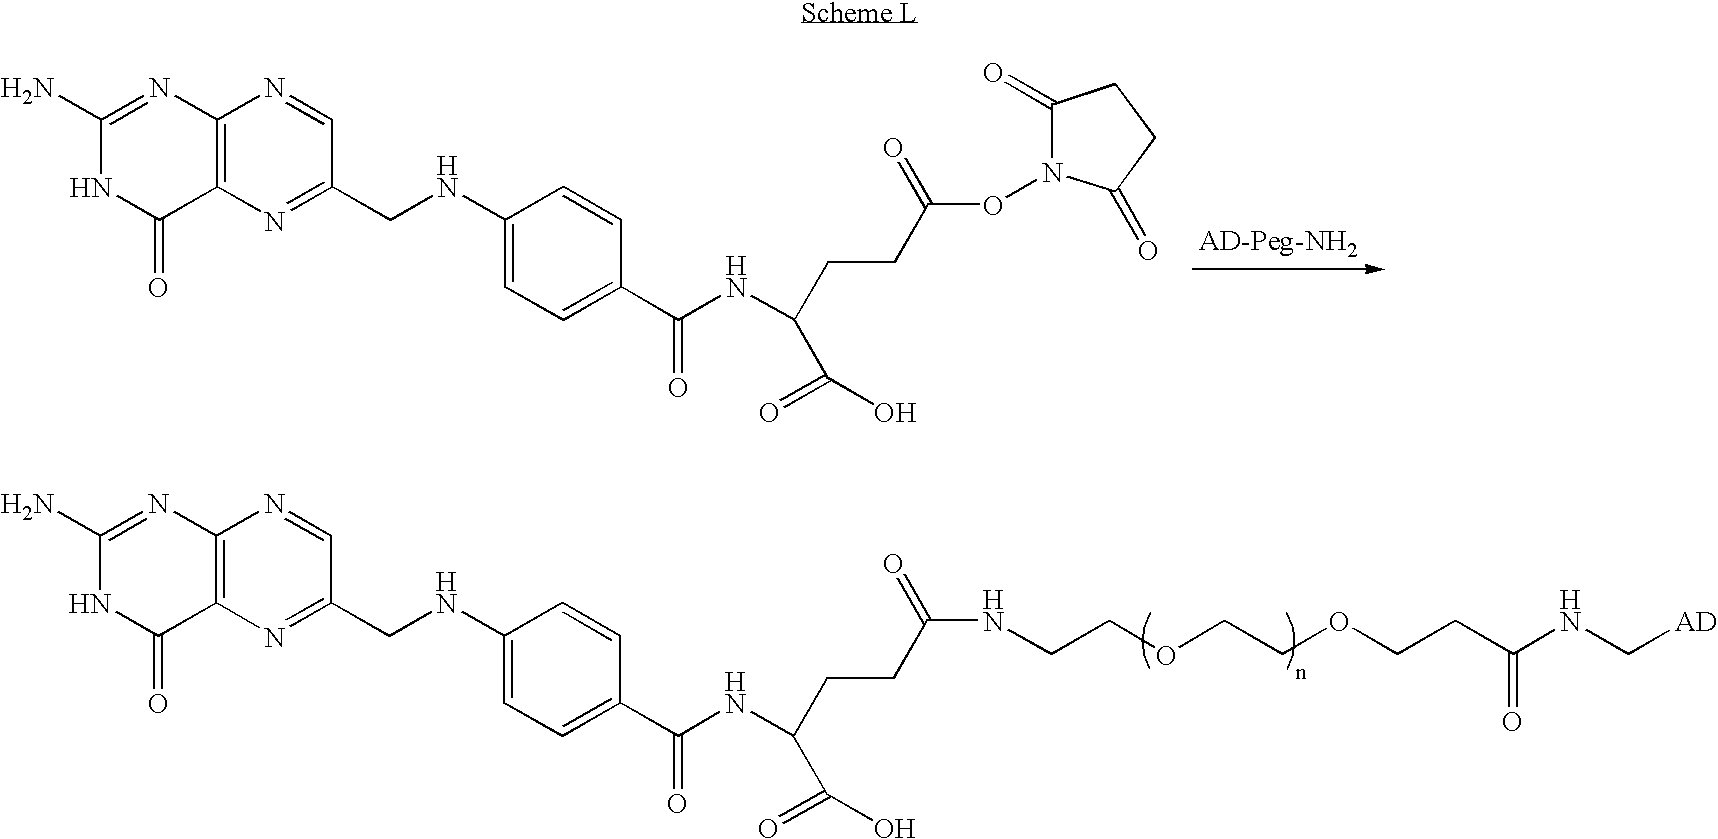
C12=C(N=C(CNC3=CC=C(C(NC(CCC(ON4C(=O)CCC4=O)=O)C(=O)O)=O)C=C3)C=N1)C(=O)NC(N)=N2.C12=C(N=C(CNC3=CC=C(C(NC(CCC(NCCOCCOCCC(NC[AD])=O)=O)C(=O)O)=O)C=C3)C=N1)C(=O)NC(N)=N2
